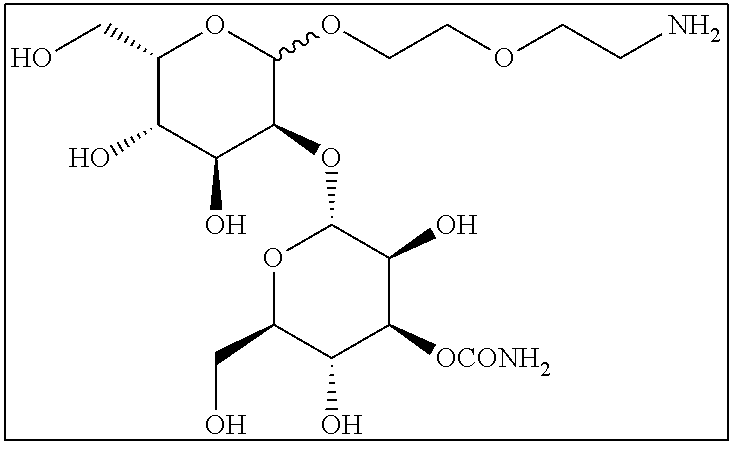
C1(CO)C(O)C(O)C(OC2OC(CO)C(O)C([OCONH2])C2O)C(OCCOCCN)O1
